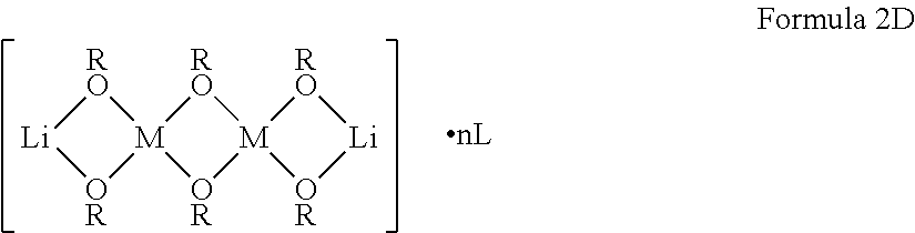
[RO]1[Li][OR][M]12[OR][M]1([RO]2)[OR][Li][RO]1
